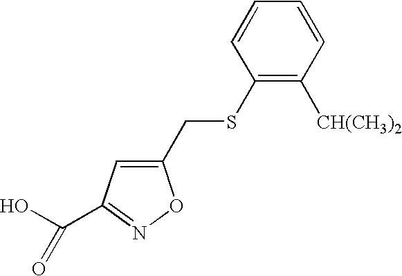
C1(CSC2=C([CH(CH3)2])C=CC=C2)=CC(C(O)=O)=NO1
